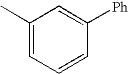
C1(C)=CC=CC([Ph])=C1
